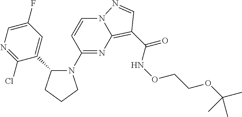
C1(F)=CN=C(Cl)C(C2N(C3=NC4=C(C(NOCCOC(C)(C)C)=O)C=NN4C=C3)CCC2)=C1
